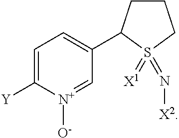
C1=C([Y])[N+]([O-])=CC(C2CCCS2(=[X1])=N[X2])=C1
